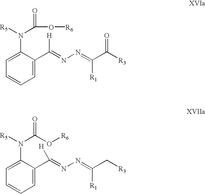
C1=C(C([H])=NN=C(C([R3])=O)[R1])C(N(C(O[R6])=O)[R5])=CC=C1.C1=C(C([H])=NN=C(C[R3])[R1])C(N(C(=O)O[R6])[R5])=CC=C1
